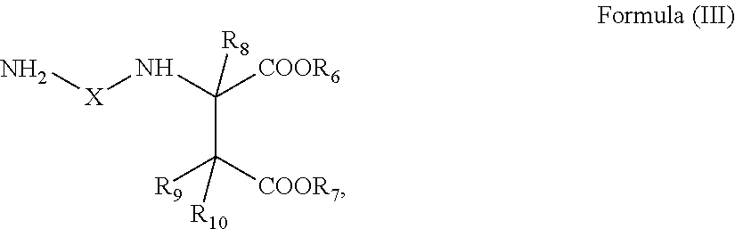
N(C([COOR6])(C([COOR7])([R9])[R10])[R8])[X]N
